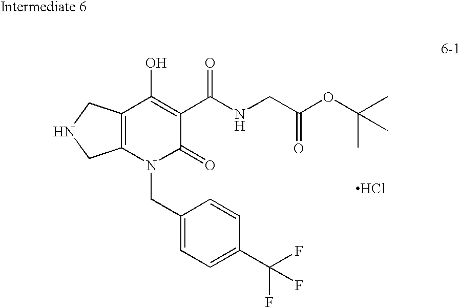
C12=C(N(CC3=CC=C(C(F)(F)F)C=C3)C(=O)C(C(NCC(OC(C)(C)C)=O)=O)=C1O)CNC2.Cl
